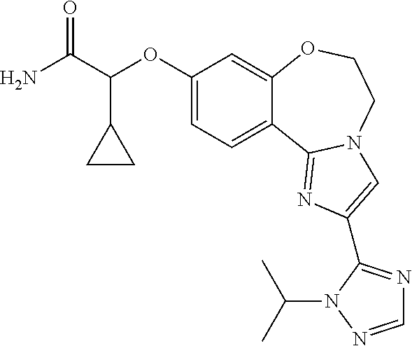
C1(OC(C2CC2)C(N)=O)=CC=C2C(=C1)OCCN1C2=NC(C2=NC=NN2C(C)C)=C1
